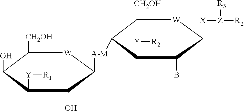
C1([CH2OH])C(O)C([Y][R1])C(C)(O)C([A-M]C2C([CH2OH])[W]C([X][Z]([R2])[R3])C(B)C2[Y][R2])[W]1
